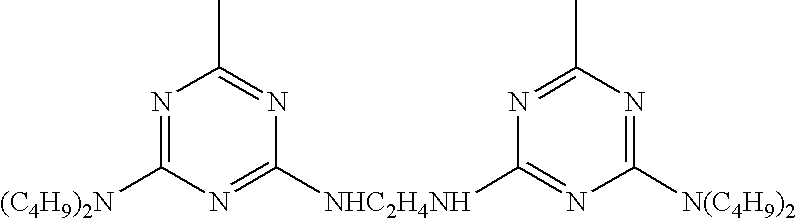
N1=C([(C4H9)2N])N=C([NHC2H4NH]C2=NC([N(C4H9)2])=NC(C)=N2)N=C1C
